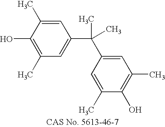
C1(O)=C(C)C=C(C(C)(C)C2=CC(C)=C(O)C(C)=C2)C=C1C
